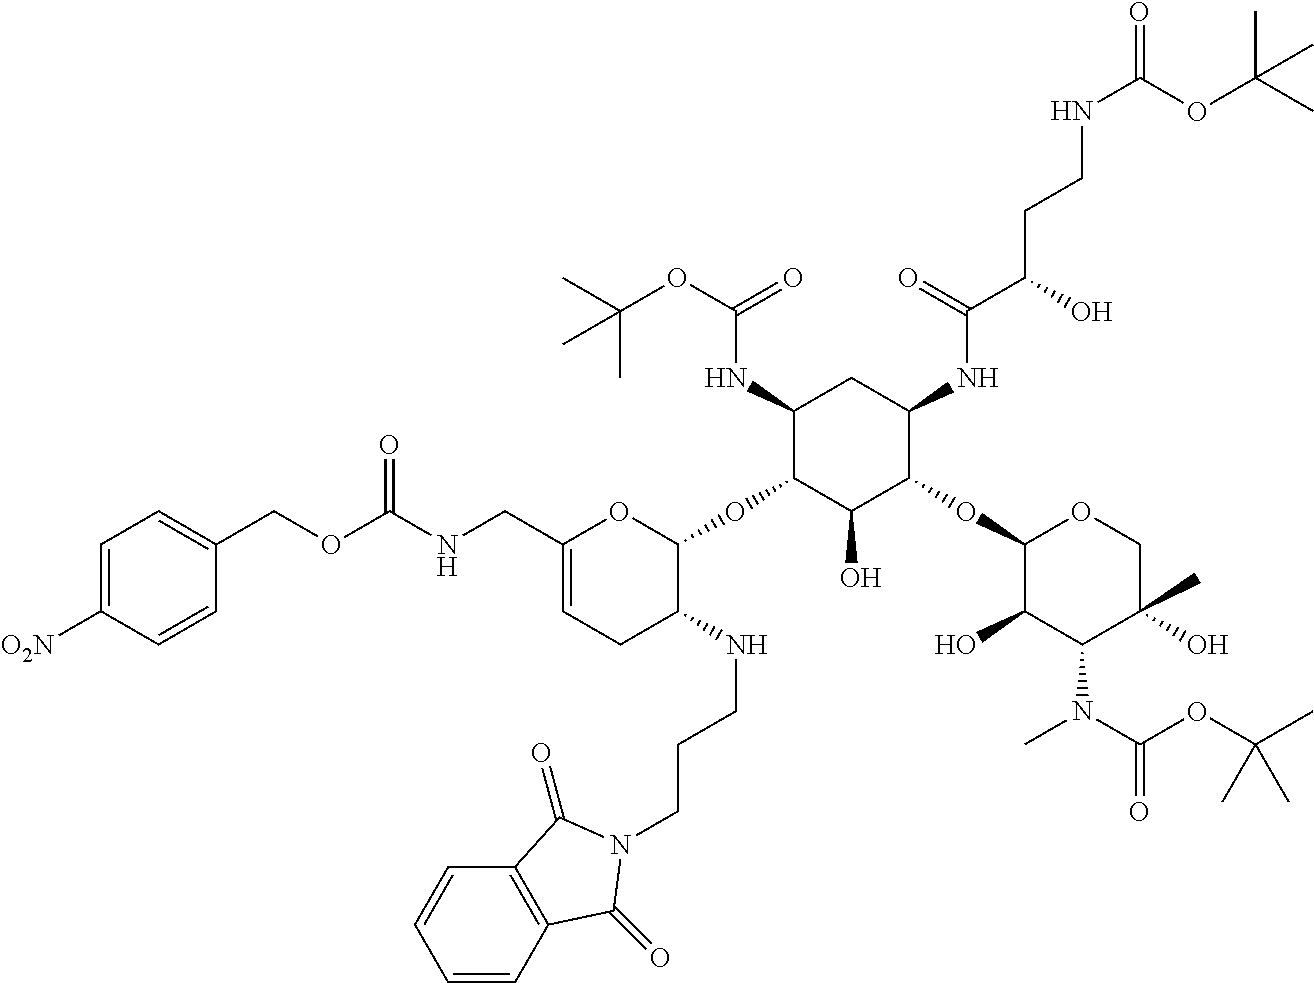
C1(NC(OC(C)(C)C)=O)C(OC2OC(CNC(=O)OCC3=CC=C([O2N])C=C3)=CCC2NCCCN2C(=O)C3=C(C=CC=C3)C2=O)C(O)C(OC2C(O)C(N(C)C(=O)OC(C)(C)C)C(C)(O)CO2)C(NC(C(O)CCNC(=O)OC(C)(C)C)=O)C1
